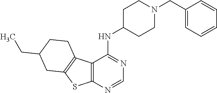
C12=C(N=CN=C1NC1CCN(CC3=CC=CC=C3)CC1)SC1=C2CCC(CC)C1
